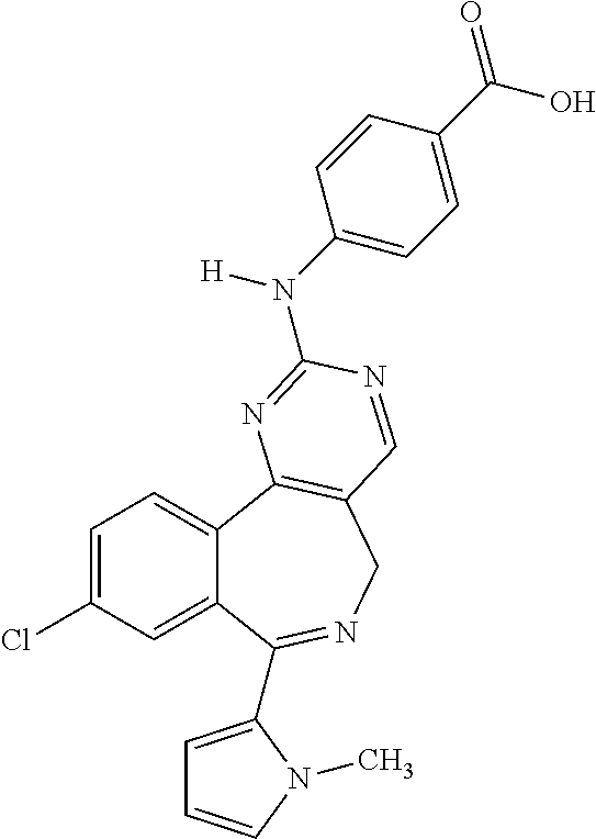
C1=C(Cl)C=C2C(=C1)C1=C(CN=C2C2=CC=CN2C)C=NC(N(C2=CC=C(C(=O)O)C=C2)[H])=N1
